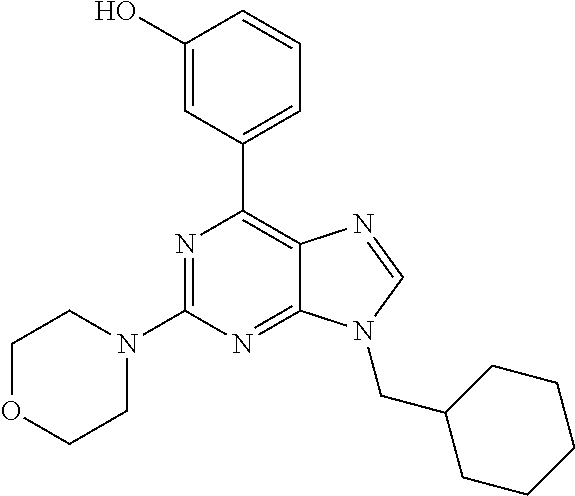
N1=C(N2CCOCC2)N=C2C(=C1C1=CC=CC(O)=C1)N=CN2CC1CCCCC1
